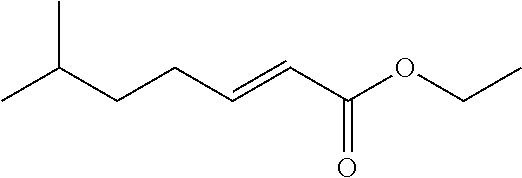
CC(CCC=CC(OCC)=O)C
